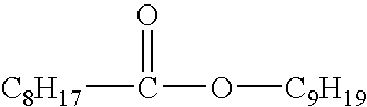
[C8H17]C(=O)O[C9H19]
